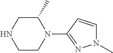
C1C(C)N(C2=NN(C)C=C2)CCN1
